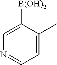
C1=C(C)C([B(OH)2])=CN=C1
